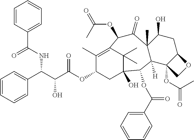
C1=CC(C(=O)NC(C(C(OC2C(C)=C3C(C)(C)C(O)(C2)C(OC(C2=CC=CC=C2)=O)C2([H])C(C)(C(O)CC4C2(OC(=O)C)CO4)C(=O)C3OC(C)=O)=O)O)C2=CC=CC=C2)=CC=C1
